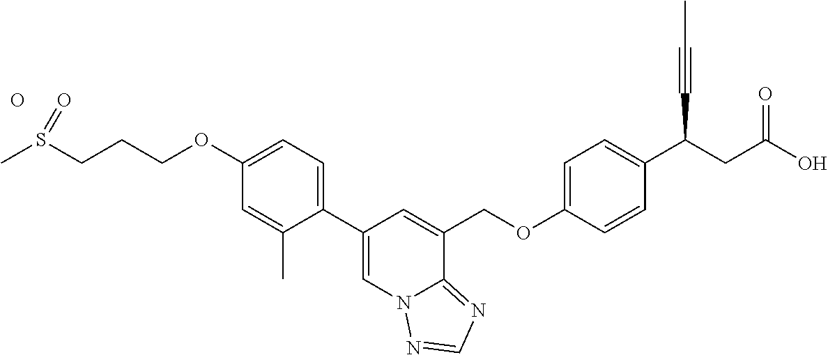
C1(C2=CC=C(OCCCS(C)=O)C=C2C)=CN2C(=NC=N2)C(COC2=CC=C(C(CC(O)=O)C#CC)C=C2)=C1.O
